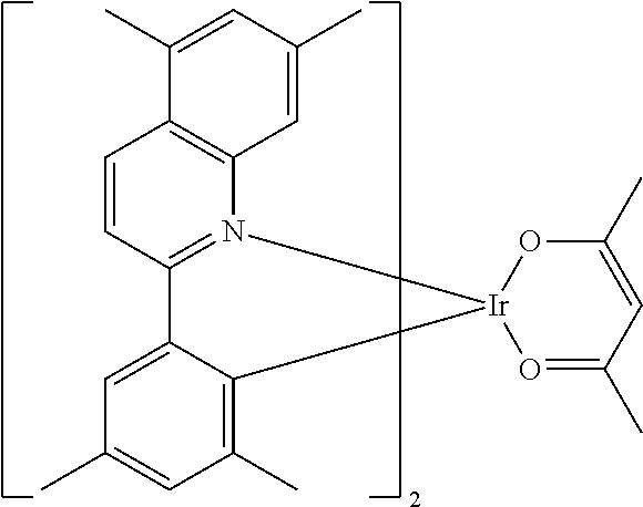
C12=N(C3=C(C=C1)C(C)=CC(C)=C3)[Ir]1(C3=C(C)C=C(C)C=C23)O=C(C)C=C(C)O1
